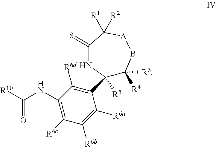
C1(NC([R10])=O)=C([R6c])C([R6b])=C([R6a])C(C2([R5])C([R4])([R3])B[A]C([R1])([R2])C(=S)N2)=C1[R6d]
